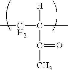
C(C(C)([H])C(C)=O)C
